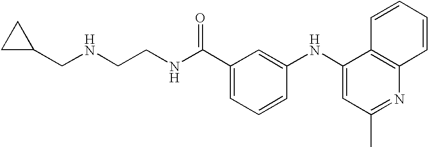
N(CCNC(C1=CC=CC(NC2=CC(C)=NC3=C2C=CC=C3)=C1)=O)CC1CC1
